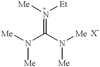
[N+](=C(N([Me])[Me])N([Me])[Me])([Me])[Et]
